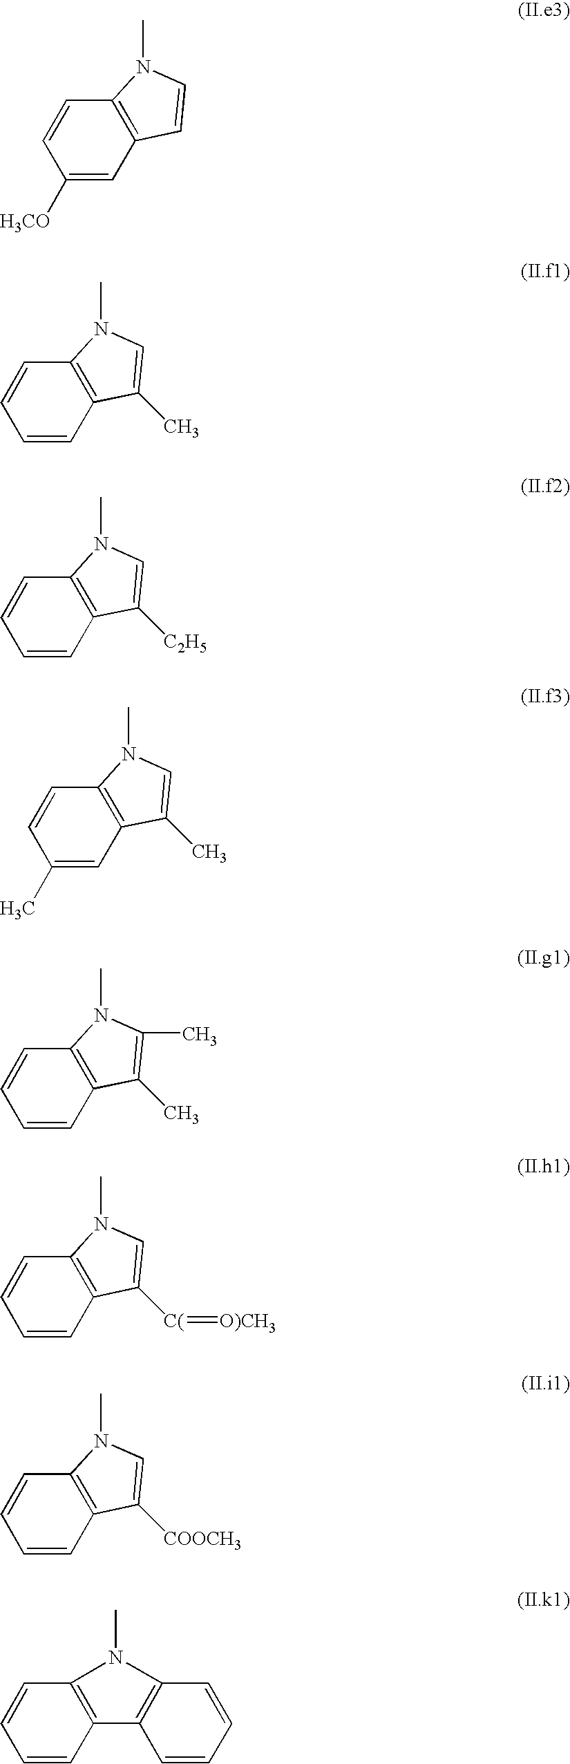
C1([H3CO])=CC2=C(C=C1)N(C)C=C2.C1=CC2=C(C=C1)N(C)C=C2C.C1=CC2=C(C=C1)N(C)C=C2[C2H5].C1(C)=CC2=C(C=C1)N(C)C=C2C.C1=CC2=C(C=C1)N(C)C(C)=C2C.C1=CC2=C(C=C1)N(C)C=C2[C(]=[O)CH3].C1=CC2=C(C=C1)N(C)C=C2[COOCH3].C1=CC2=C(C=C1)N(C)C1=C2C=CC=C1
